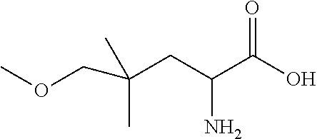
COCC(CC(C(O)=O)N)(C)C
